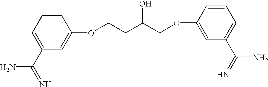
C1=CC=C(C(=N)N)C=C1OCCC(COC1=CC(C(=N)N)=CC=C1)O
